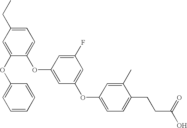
C1=C(OC2=CC=CC=C2)C(OC2=CC(OC3=CC=C(CCC(O)=O)C(C)=C3)=CC(F)=C2)=CC=C1CC
